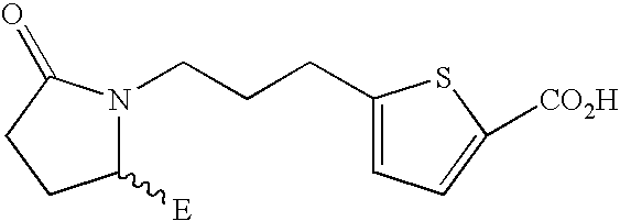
C1([E])N(CCCC2=CC=C([CO2H])S2)C(=O)CC1
